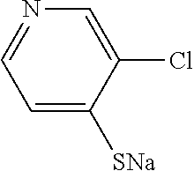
C1=C([SNa])C(Cl)=CN=C1
